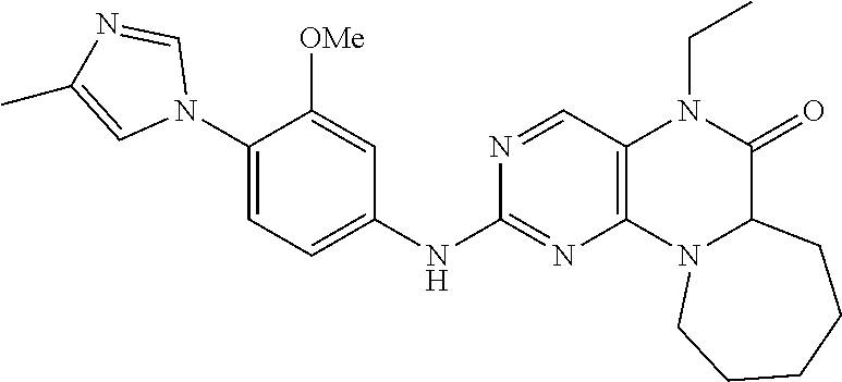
N1(C2=CC=C(NC3=NC4=C(C=N3)N(CC)C(=O)C3N4CCCCC3)C=C2[OMe])C=NC(C)=C1
